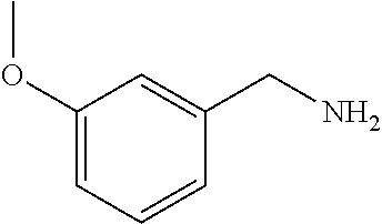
C1(OC)=CC=CC(CN)=C1
